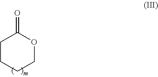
C1CCCOC1=O
